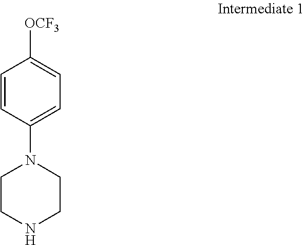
C1=CC(N2CCNCC2)=CC=C1[OCF3]
